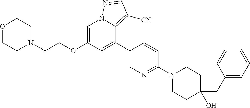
C1=C(OCCN2CCOCC2)C=C(C2=CN=C(N3CCC(CC4=CC=CC=C4)(O)CC3)C=C2)C2=C([CN])C=NN12
